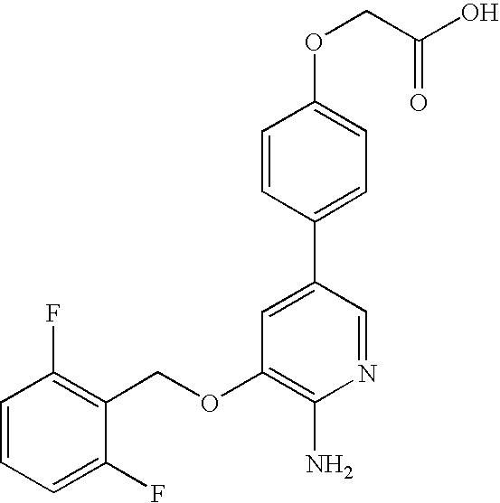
C1=CC=C(F)C(COC2=C(N)N=CC(C3=CC=C(OCC(O)=O)C=C3)=C2)=C1F
